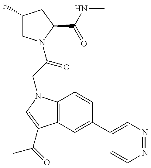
C1(F)CN(C(CN2C3=C(C(C(=O)C)=C2)C=C(C2=CN=NC=C2)C=C3)=O)C(C(NC)=O)C1
